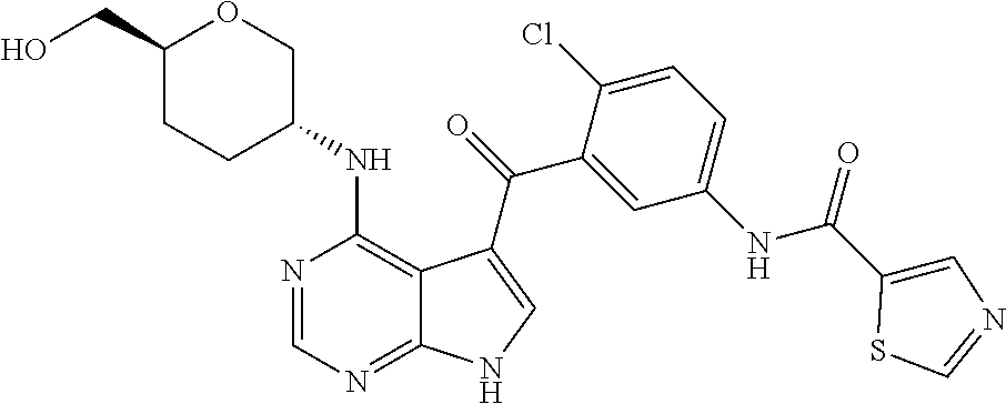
C1=C(NC(C2=CN=CS2)=O)C=C(C(=O)C2=CNC3=NC=NC(NC4COC(CO)CC4)=C32)C(Cl)=C1
